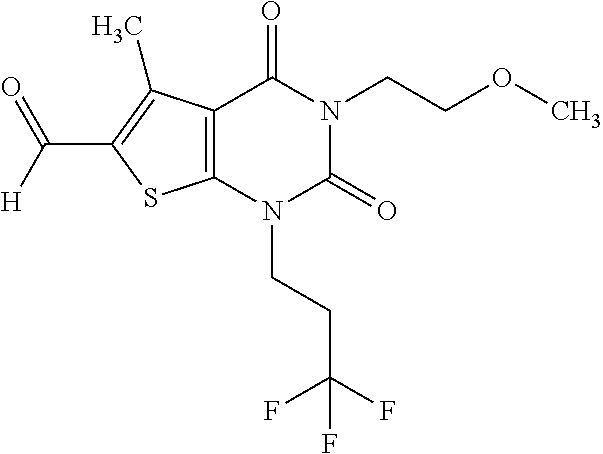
C12=C(N(CCC(F)(F)F)C(=O)N(CCOC)C1=O)SC(C([H])=O)=C2C
